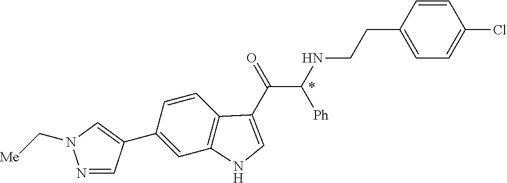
C1(C2=CN(C[Me])N=C2)=CC2=C(C=C1)C(C(=O)C(NCCC1=CC=C(Cl)C=C1)[Ph])=CN2
